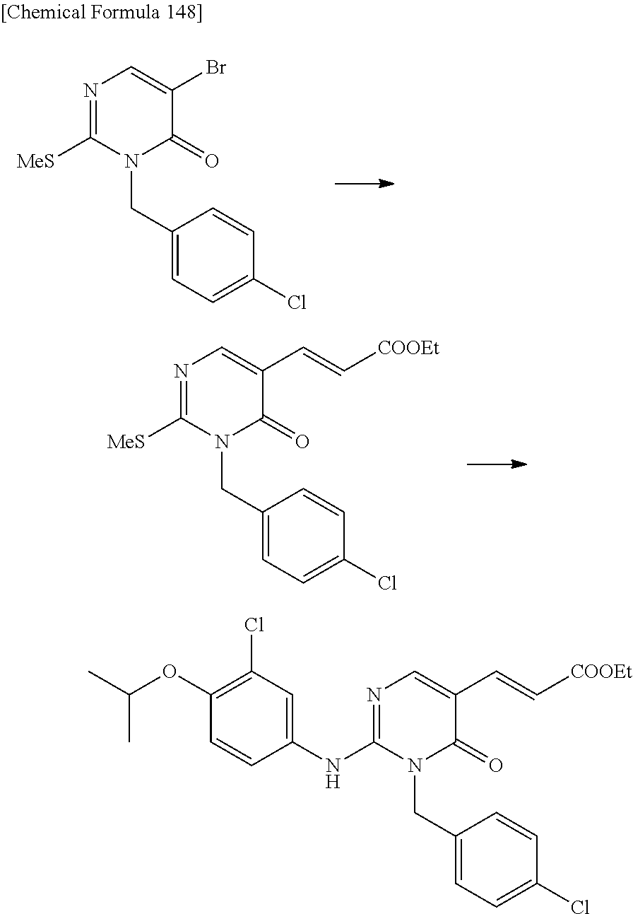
C1(=O)C(Br)=CN=C([MeS])N1CC1=CC=C(Cl)C=C1.C1(=O)C(C=C[COOEt])=CN=C([MeS])N1CC1=CC=C(Cl)C=C1.C1(=O)C(C=C[COOEt])=CN=C(NC2=CC(Cl)=C(OC(C)C)C=C2)N1CC1=CC=C(Cl)C=C1
